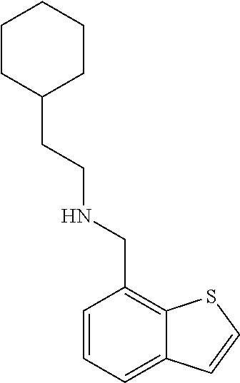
C1=CC=C2C(=C1CNCCC1CCCCC1)SC=C2
